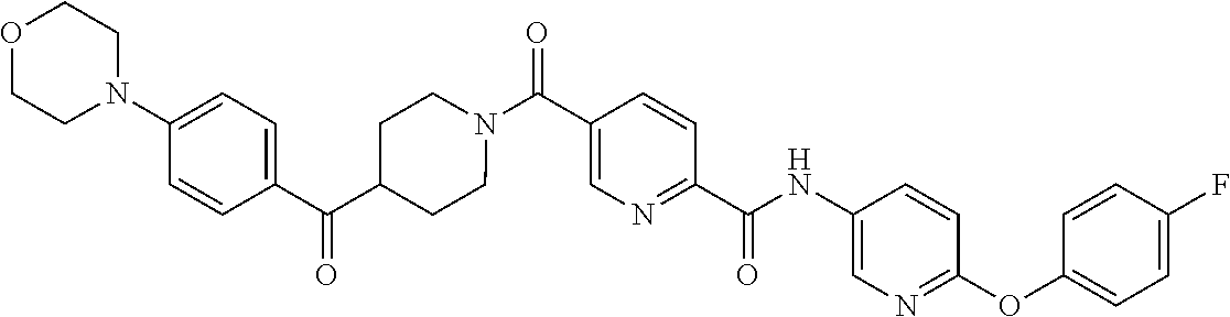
N(C(C1=NC=C(C(=O)N2CCC(C(C3=CC=C(N4CCOCC4)C=C3)=O)CC2)C=C1)=O)C1=CN=C(OC2=CC=C(F)C=C2)C=C1
